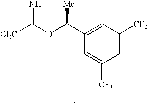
C1(C(OC([Cl3C])=N)[Me])=CC([CF3])=CC([CF3])=C1
